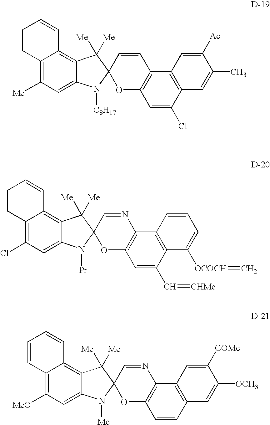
C12=C([Me])C=C3C(=C1C=CC=C2)C([Me])([Me])C1(N3[C8H17])OC2=C(C=C1)C1=C(C(Cl)=C2)C=C(C)C([Ac])=C1.C12=C(Cl)C=C3C(=C1C=CC=C2)C([Me])([Me])C1(N3[Pr])OC2=C(N=C1)C1=C(C(C=[CHMe])=C2)C([OCOCH]=C)=CC=C1.C12=C([MeO])C=C3C(=C1C=CC=C2)C([Me])([Me])C1(N3[Me])OC2=C(N=C1)C1=C(C=C2)C=C([OCH3])C([COMe])=C1
